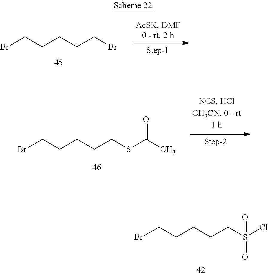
BrCCCCCBr.BrCCCCCSC(C)=O.BrCCCCCS(Cl)(=O)=O
